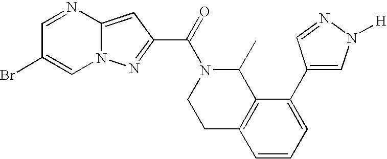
C1=NC2=CC(C(=O)N3CCC4=C(C3C)C(C3=CN([H])N=C3)=CC=C4)=NN2C=C1Br
